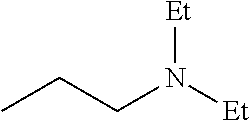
CCCN([Et])[Et]
